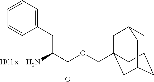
C1(CC(C(OCC23CC4CC(CC(C2)C4)C3)=O)N)=CC=CC=C1.[HCl x]
